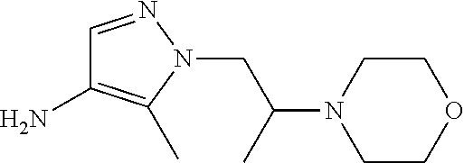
O1CCN(C(CN2C(C)=C(N)C=N2)C)CC1
